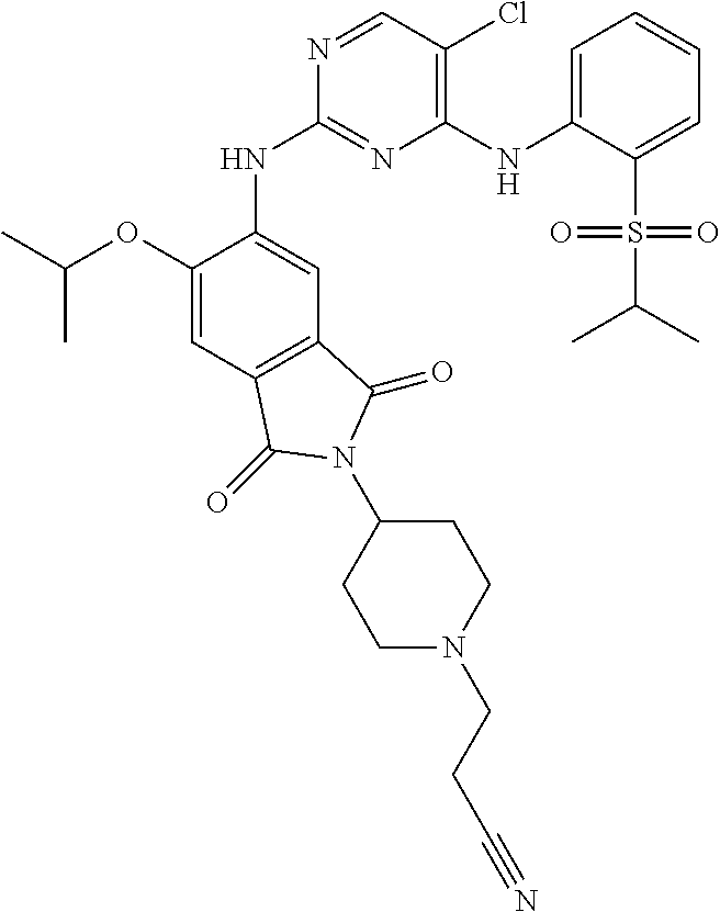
C1(OC(C)C)=CC2=C(C=C1NC1=NC(NC3=CC=CC=C3S(C(C)C)(=O)=O)=C(Cl)C=N1)C(=O)N(C1CCN(CCC#N)CC1)C2=O
